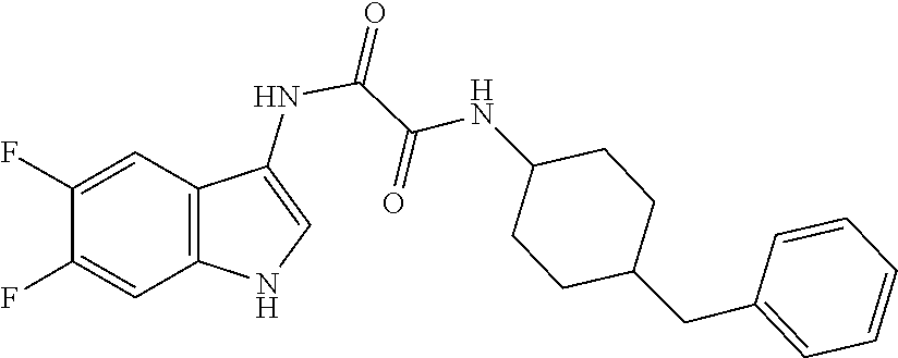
C1(CC2CCC(NC(C(NC3=CNC4=C3C=C(F)C(F)=C4)=O)=O)CC2)=CC=CC=C1
